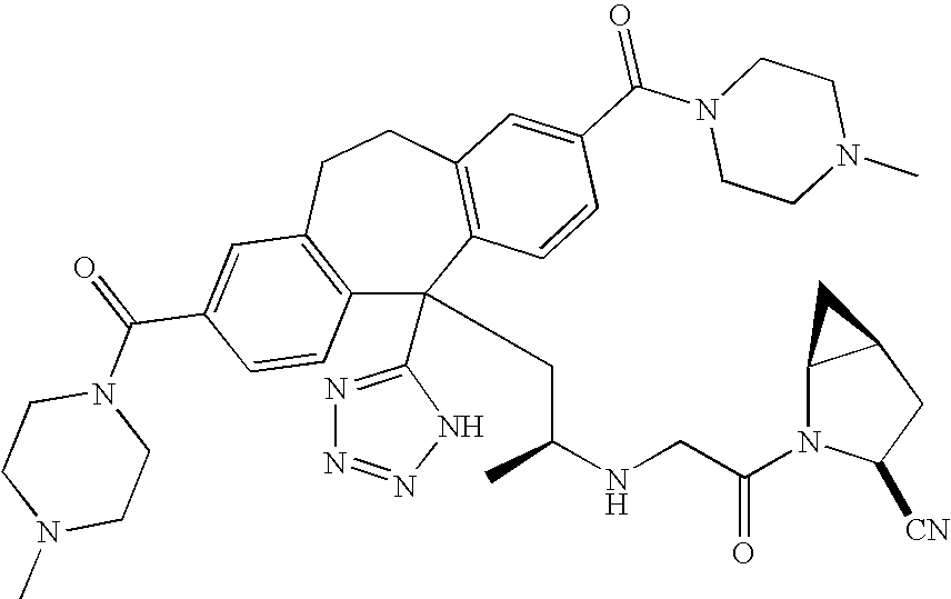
C1(C(=O)N2CCN(C)CC2)=CC2=C(C=C1)C(C1=NN=NN1)(CC(NCC(N1C([CN])CC3C1C3)=O)C)C1=C(CC2)C=C(C(N2CCN(C)CC2)=O)C=C1
